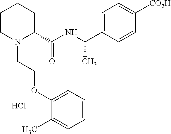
C1CN(CCOC2=CC=CC=C2C)C(C(NC(C2=CC=C([CO2H])C=C2)C)=O)CC1.Cl
